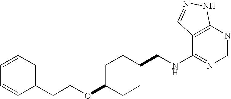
C1(CCOC2CCC(CNC3=NC=NC4=C3C=NN4)CC2)=CC=CC=C1
